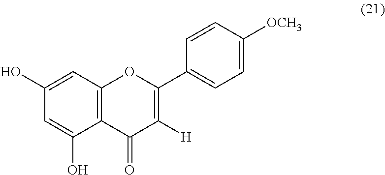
C1(O)=CC2=C(C(O)=C1)C(=O)C([H])=C(C1=CC=C([OCH3])C=C1)O2
